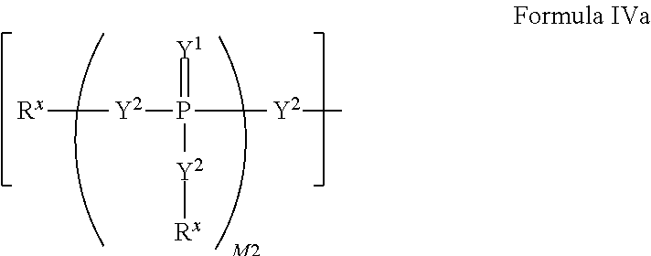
[Y2](P([Y2]C)(=[Y1])[Y2][Rx])[Rx].[M2]
